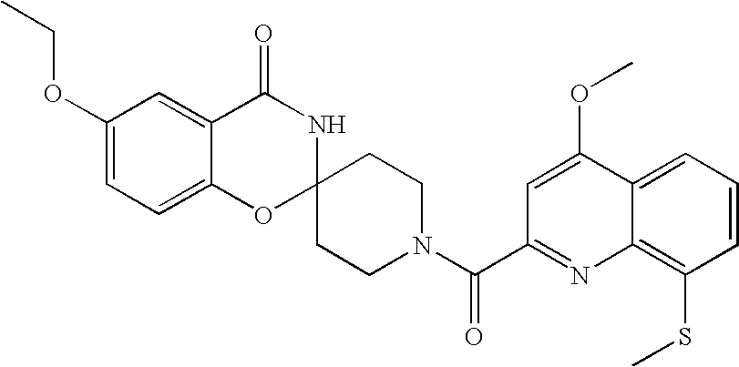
C1(OCC)=CC=C2C(=C1)C(=O)NC1(O2)CCN(C(C2=NC3=C(SC)C=CC=C3C(OC)=C2)=O)CC1
